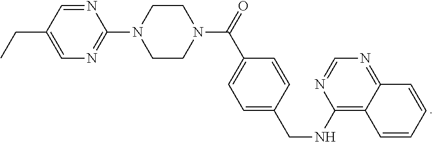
C1=NC(N2CCN(C(=O)C3=CC=C(CNC4=C5C(=NC=N4)C=CC=C5)C=C3)CC2)=NC=C1CC
